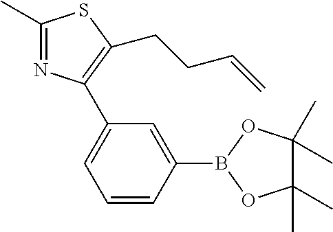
C1=CC(B2OC(C)(C)C(C)(C)O2)=CC(C2=C(CCC=C)SC(C)=N2)=C1
